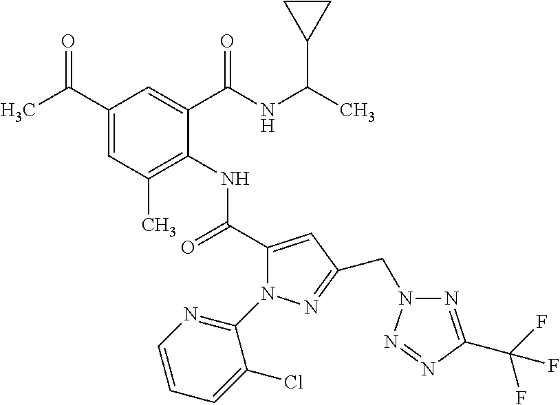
C1(C(C)=O)=CC(C)=C(NC(C2=CC(CN3N=C(C(F)(F)F)N=N3)=NN2C2=NC=CC=C2Cl)=O)C(C(NC(C2CC2)C)=O)=C1
